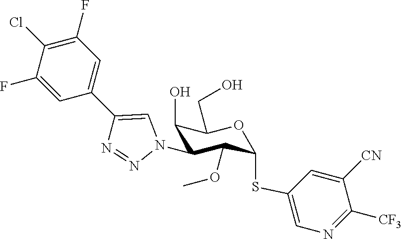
C1(F)=CC(C2=CN(C3C(O)C(CO)OC(SC4=CN=C([CF3])C([CN])=C4)C3OC)N=N2)=CC(F)=C1Cl
